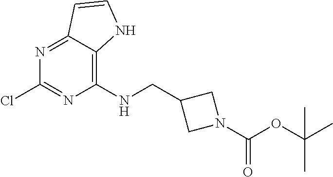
C12=NC(Cl)=NC(NCC3CN(C(OC(C)(C)C)=O)C3)=C1NC=C2
